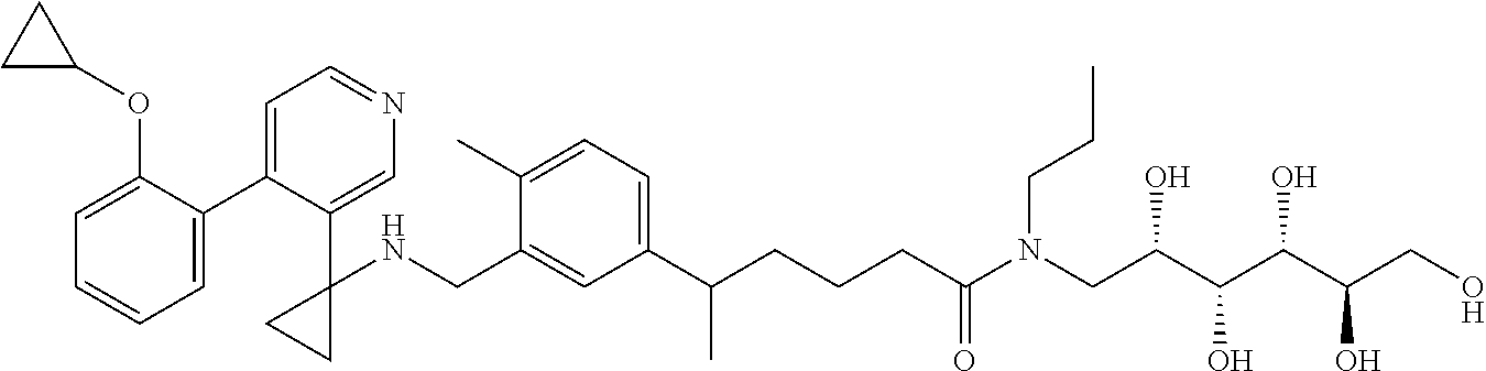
C1(C2=CC=NC=C2C2(NCC3=CC(C(CCCC(N(CC(C(C(C(CO)O)O)O)O)CCC)=O)C)=CC=C3C)CC2)=CC=CC=C1OC1CC1
